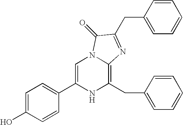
C1=C(O)C=CC(C2=CN3C(=C(CC4=CC=CC=C4)N2)N=C(CC2=CC=CC=C2)C3=O)=C1
